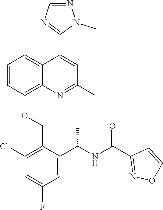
C1=CC(OCC2=C(Cl)C=C(F)C=C2C(NC(C2=NOC=C2)=O)C)=C2C(=C1)C(C1=NC=NN1C)=CC(C)=N2
